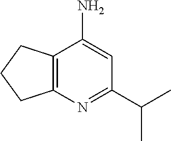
C12=C(N=C(C(C)C)C=C1N)CCC2
